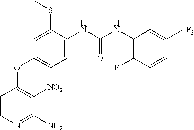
C1=CN=C(N)C([NO2])=C1OC1=CC=C(NC(NC2=C(F)C=CC([CF3])=C2)=O)C(SC)=C1
